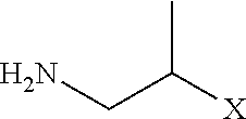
NCC([X])C
